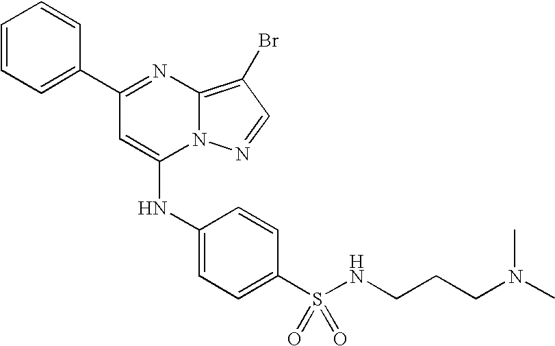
C1=C(C2=NC3=C(Br)C=NN3C(NC3=CC=C(S(NCCCN(C)C)(=O)=O)C=C3)=C2)C=CC=C1
